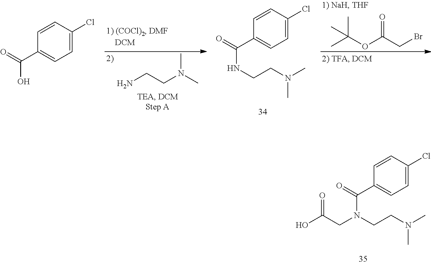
C1=C(Cl)C=CC(C(=O)O)=C1.NCCN(C)C.C1=C(Cl)C=CC(C(=O)NCCN(C)C)=C1.CC(OC(CBr)=O)(C)C.C1=C(Cl)C=CC(C(=O)N(CCN(C)C)CC(O)=O)=C1
